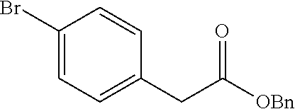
C1(Br)=CC=C(CC([OBn])=O)C=C1
